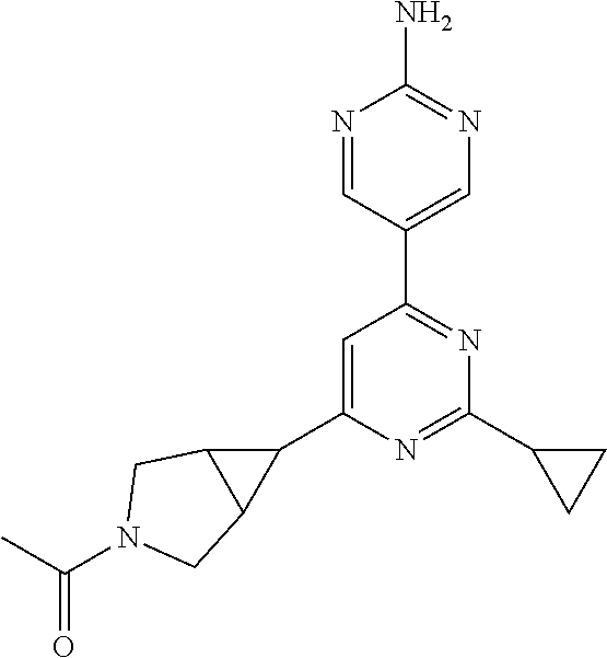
N1=CC(C2=NC(C3CC3)=NC(C3C4C3CN(C(C)=O)C4)=C2)=CN=C1N
